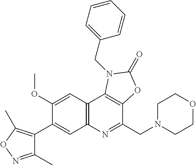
C1(C2=CC3=C(C=C2OC)C2=C(C(CN4CCOCC4)=N3)OC(=O)N2CC2=CC=CC=C2)=C(C)ON=C1C
